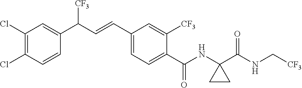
C1(Cl)=C(Cl)C=CC(C(C=CC2=CC=C(C(NC3(C(NC[CF3])=O)CC3)=O)C([CF3])=C2)[CF3])=C1
